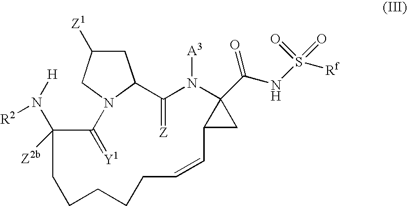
C1C([Z1])CN2C1C(=[Z])N([A3])C1(C(NS([Rf])(=O)=O)=O)C(C1)C=CCCCCCC(N([R2])[H])([Z2b])C2=[Y1]
